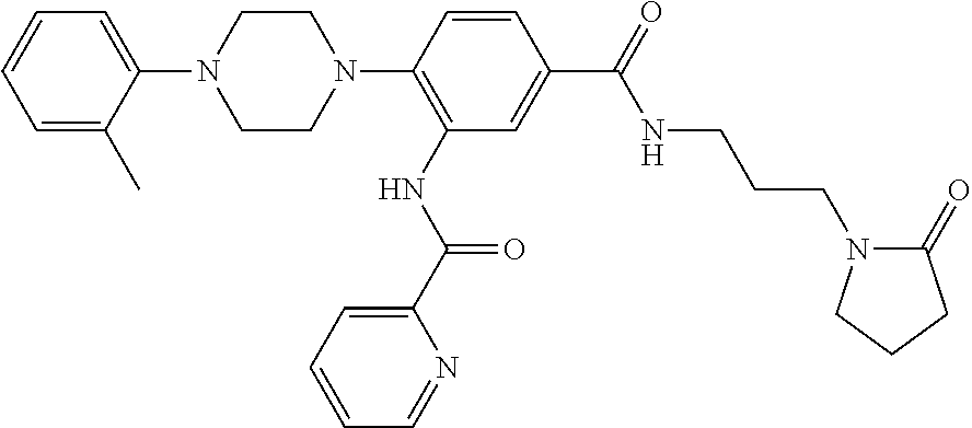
C1=C(C)C(N2CCN(C3=C(NC(=O)C4=CC=CC=N4)C=C(C(=O)NCCCN4C(=O)CCC4)C=C3)CC2)=CC=C1
